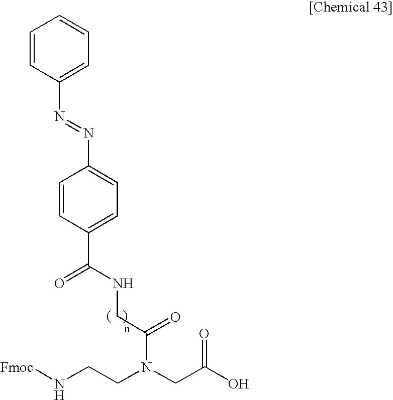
N(CCN(CC(O)=O)C(CNC(C1=CC=C(N=NC2=CC=CC=C2)C=C1)=O)=O)[Fmoc]
